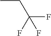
CCC(F)(F)F
